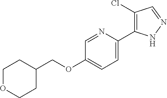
C(OC1=CC=C(C2=C(Cl)C=NN2)N=C1)C1CCOCC1
